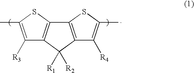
C1([R3])=C(C)SC2=C1C([R1])([R2])C1=C2SC(C)=C1[R4]
